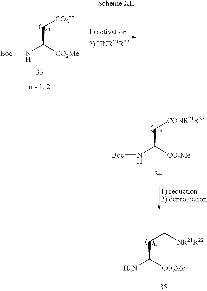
N(C([CO2Me])C[CO2H])[Boc].N(C([CO2Me])C[CONR21R22])[Boc].NC([CO2Me])CC[NR21R22]
